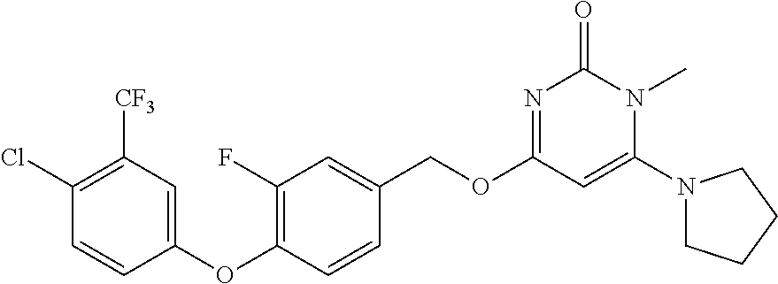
C1(OC2=C(F)C=C(COC3=NC(=O)N(C)C(N4CCCC4)=C3)C=C2)=CC([CF3])=C(Cl)C=C1
